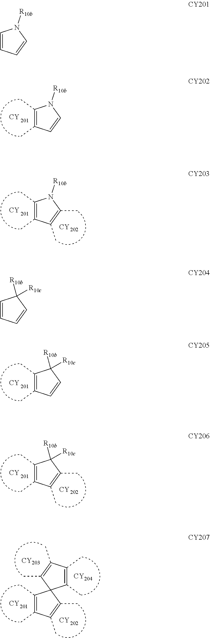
C1(C)=C(C)C(C)=C(C)C12C(C)=C(C)C(C)=C2C.[CY].[CY].[CY].[CY].C1(C)=C(C)C=CN1[R10b].[CY].C1(C)=C(C)C(C)=C(C)N1[R10b].[CY].[CY].C1(C)=C(C)C=CC1([R10b])[R10c].[CY].C1(C)=C(C)C(C)=C(C)C1([R10b])[R10c].[CY].[CY].C1=CC=CN1[R10b].C1=CC=CC1([R10b])[R10c]
